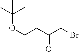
O(CCC(CBr)=O)C(C)(C)C
